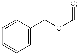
C1=C(COC=O)C=CC=C1
